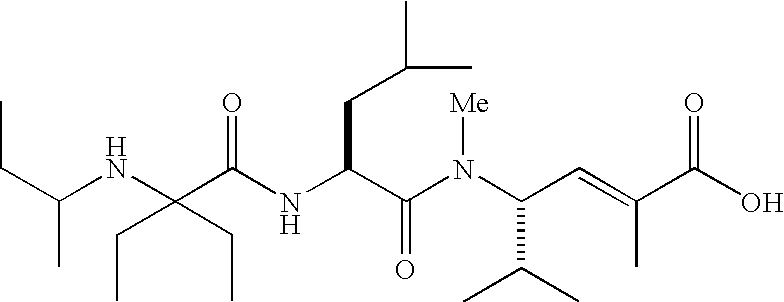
N(C(C(N(C(C(C)C)C=C(C)C(O)=O)[Me])=O)CC(C)C)C(C(NC(CC)C)(CC)CC)=O
